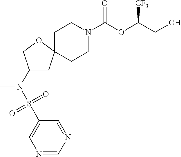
C1CN(C(OC(CO)[CF3])=O)CCC12CC(N(S(C1=CN=CN=C1)(=O)=O)C)CO2
